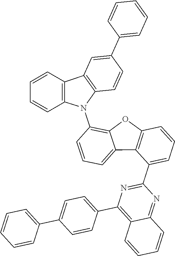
N1=C(C2=CC=CC3=C2C2=CC=CC(N4C5=C(C6=C4C=CC=C6)C=C(C4=CC=CC=C4)C=C5)=C2O3)N=C2C(=C1C1=CC=C(C3=CC=CC=C3)C=C1)C=CC=C2
